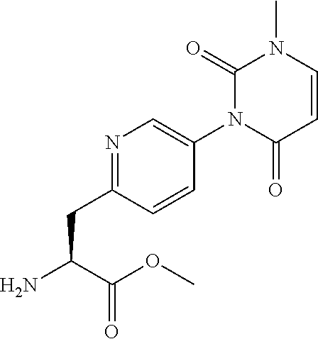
C1=CC(=O)N(C2=CN=C(CC(C(=O)OC)N)C=C2)C(=O)N1C
